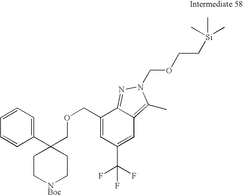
C1(COCC2(C3=CC=CC=C3)CC[NBoc]CC2)=CC(C(F)(F)F)=CC2=C(C)N(COCC[Si](C)(C)C)N=C12
